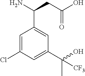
C1=C(Cl)C=C(C(C)(O)[CF3])C=C1C(CC(O)=O)N
